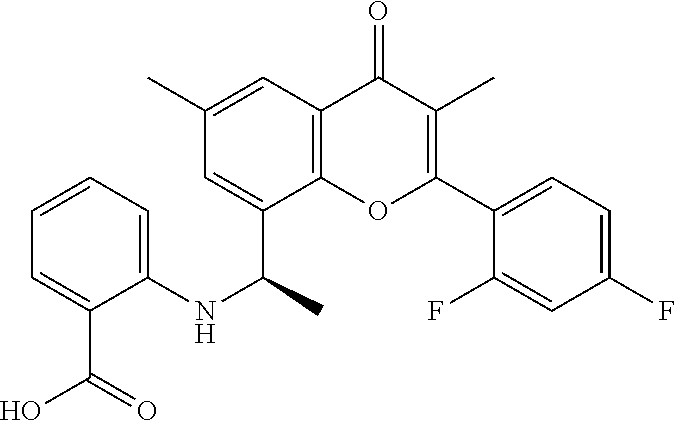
C1=C(C(NC2=CC=CC=C2C(O)=O)C)C2=C(C=C1C)C(=O)C(C)=C(C1=CC=C(F)C=C1F)O2
